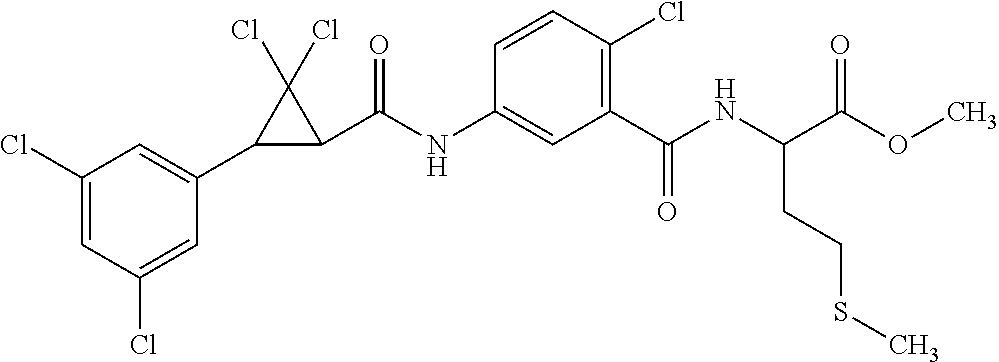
C1(Cl)=CC(C2C(C(NC3=CC(C(NC(C(OC)=O)CCSC)=O)=C(Cl)C=C3)=O)C2(Cl)Cl)=CC(Cl)=C1
